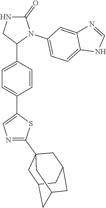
C1=C(C2N(C3=CC=C4C(=C3)N=CN4)C(=O)NC2)C=CC(C2=CN=C(C34CC5CC(CC(C3)C5)C4)S2)=C1
